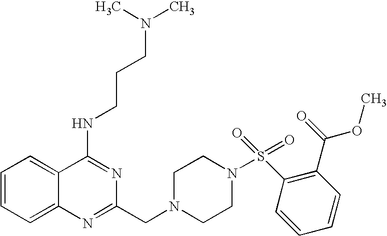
C1=CC=C2C(=C1)C(NCCCN(C)C)=NC(CN1CCN(S(=O)(C3=C(C(=O)OC)C=CC=C3)=O)CC1)=N2
